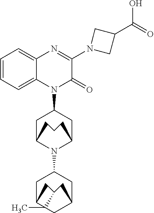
C1=CC=C2C(=C1)N=C(N1CC(C(O)=O)C1)C(=O)N2C1CC2N(C3CC4CC5CC(CC54C)C3)C(C1)CCC2
